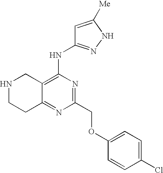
N1CCC2=NC(COC3=CC=C(Cl)C=C3)=NC(NC3=NNC([Me])=C3)=C2C1
